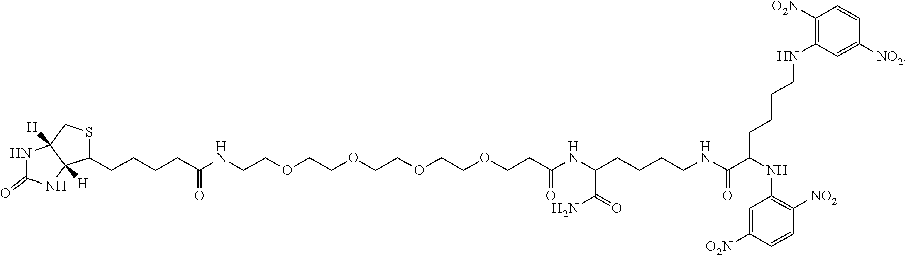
N1C(=O)NC2([H])C1([H])CSC2CCCCC(NCCOCCOCCOCCOCCC(NC(C(=O)N)CCCCNC(=O)C(NC1=C([NO2])C=CC([O2N])=C1)CCCCNC1=C([O2N])C=CC([NO2])=C1)=O)=O
